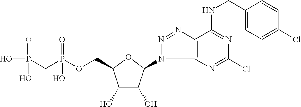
C1(O)C(O)C(N2C3=C(N=N2)C(NCC2=CC=C(Cl)C=C2)=NC(Cl)=N3)OC1COP(CP(O)(=O)O)(=O)O
